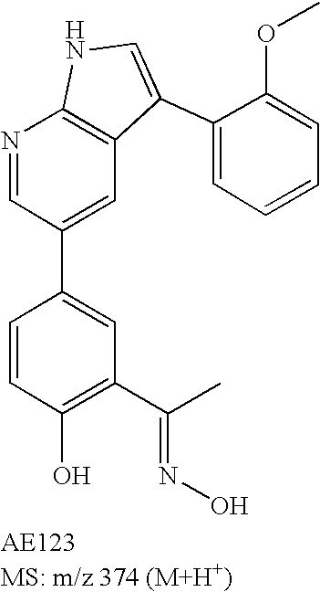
N1=CC(C2=CC(C(C)=NO)=C(O)C=C2)=CC2=C1NC=C2C1=CC=CC=C1OC
